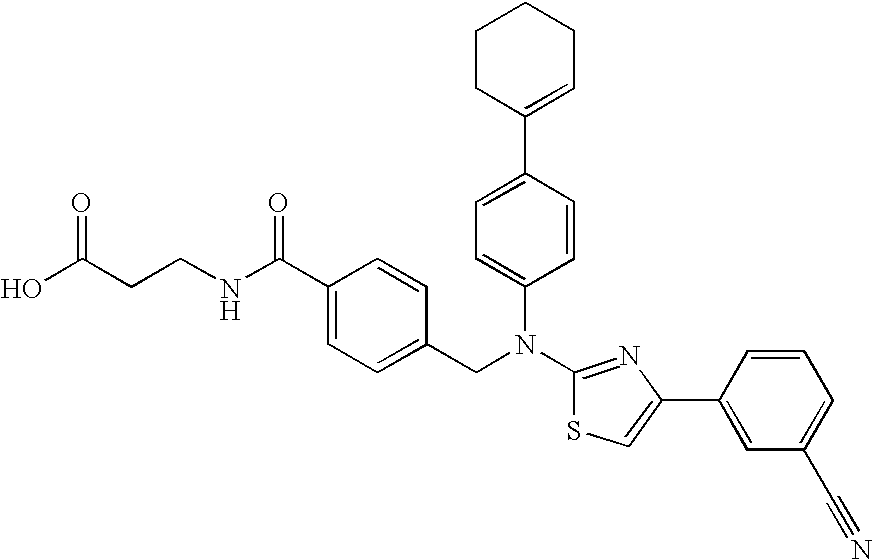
N(C1=NC(C2=CC(C#N)=CC=C2)=CS1)(CC1=CC=C(C(NCCC(O)=O)=O)C=C1)C1=CC=C(C2=CCCCC2)C=C1
